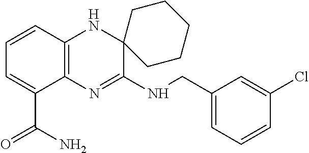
C1=CC2=C(C(C(N)=O)=C1)N=C(NCC1=CC=CC(Cl)=C1)C1(N2)CCCCC1
